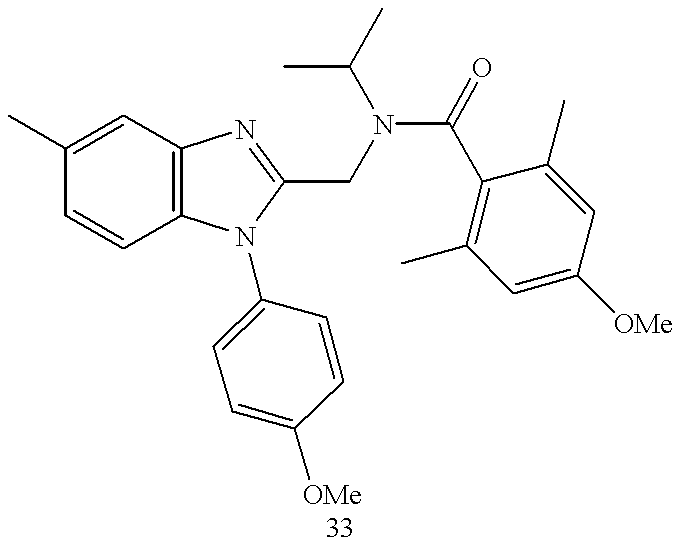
C1=C(C)C=CC2=C1N=C(CN(C(=O)C1=C(C)C=C([OMe])C=C1C)C(C)C)N2C1=CC=C([OMe])C=C1
